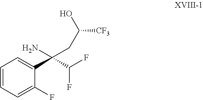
C1=CC=C(F)C(C(C(F)F)(N)CC(O)[CF3])=C1
